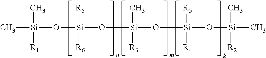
C[Si](C)([R1])O[Si]([R5])([R6])O[Si](C)([R3])O[Si]([R5])([R4])O[Si](C)([R2])C
